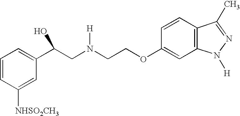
C1=CC([NHSO2CH3])=CC(C(CN(CCOC2=CC3=C(C=C2)C(C)=NN3[H])[H])O)=C1
